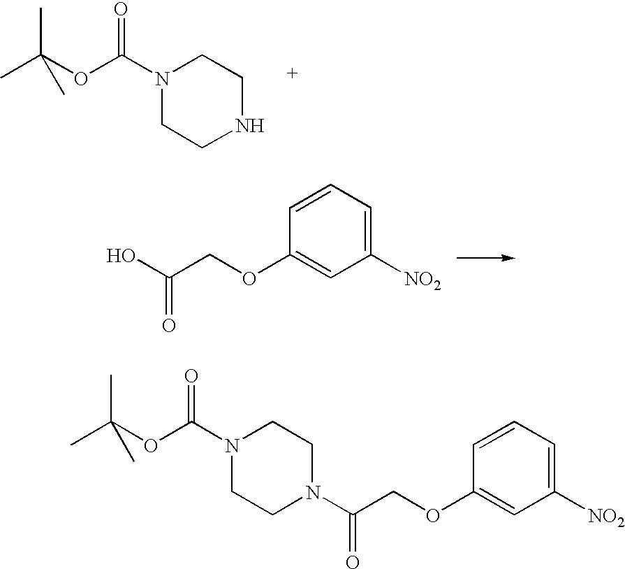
N1(C(OC(C)(C)C)=O)CCNCC1.OC(COC1=CC([NO2])=CC=C1)=O.C(COC1=CC([NO2])=CC=C1)(=O)N1CCN(C(OC(C)(C)C)=O)CC1
